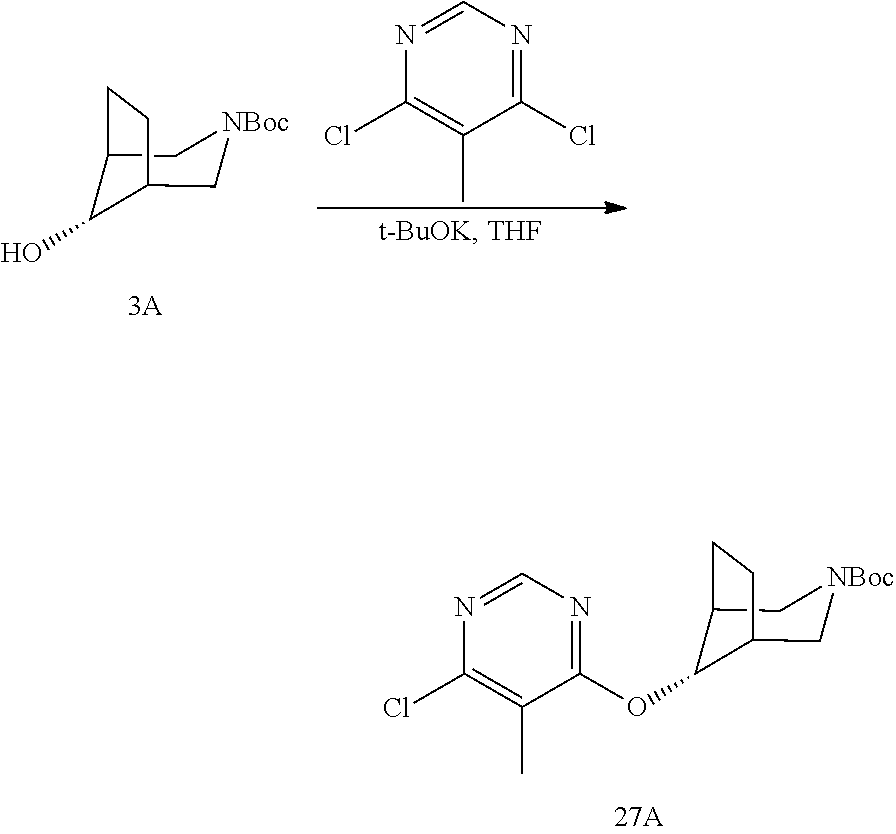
C1(OC2C3C[NBoc]CC2CC3)=NC=NC(Cl)=C1C.C12C(O)C(C[NBoc]C1)CC2.C1(Cl)=NC=NC(Cl)=C1C
